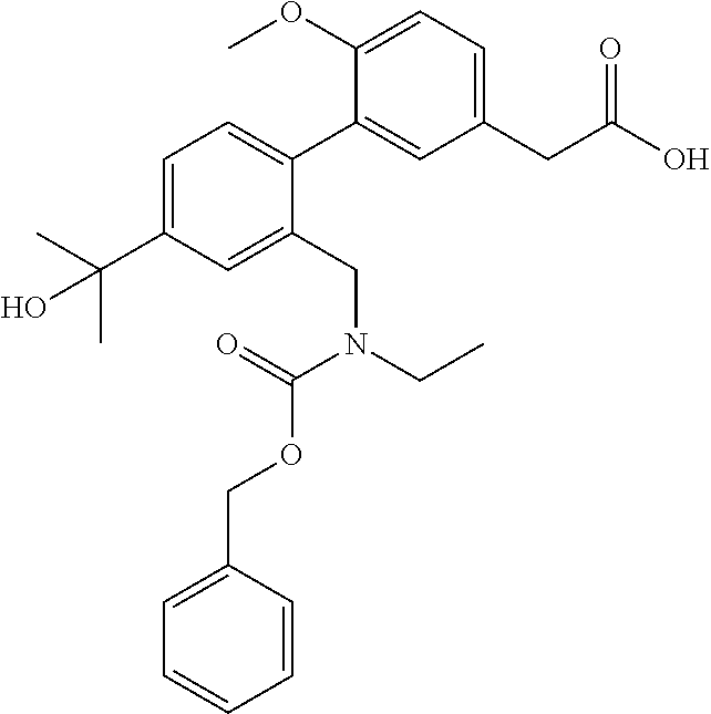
C1=C(C(O)(C)C)C=C(CN(CC)C(=O)OCC2=CC=CC=C2)C(C2=CC(CC(O)=O)=CC=C2OC)=C1
